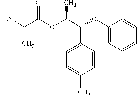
NC(C(OC(C(C1=CC=C(C)C=C1)OC1=CC=CC=C1)C)=O)C
